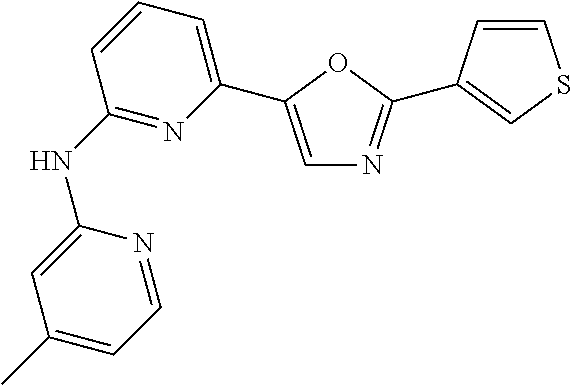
C1(NC2=NC(C3=CN=C(C4=CSC=C4)O3)=CC=C2)=CC(C)=CC=N1
